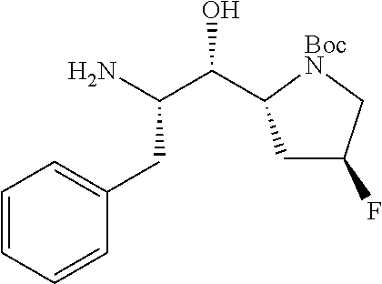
C1=CC=CC(CC(C(O)C2CC(F)C[BocN]2)N)=C1
